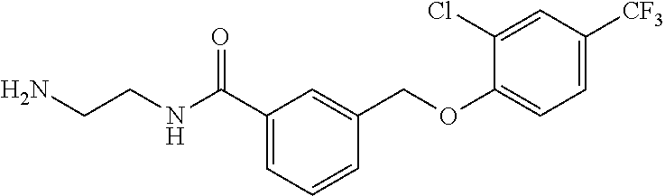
C1(C(NCCN)=O)=CC=CC(COC2=CC=C([CF3])C=C2Cl)=C1
